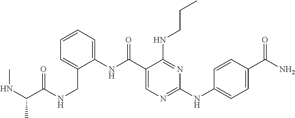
N(C(C1=CN=C(NC2=CC=C(C(N)=O)C=C2)N=C1NCCC)=O)C1=CC=CC=C1CNC(C(NC)C)=O
